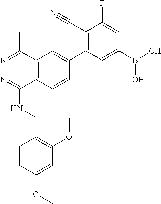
COC1=CC(OC)=C(CNC2=NN=C(C)C3=C2C=CC(C2=C(C#N)C(F)=CC(B(O)O)=C2)=C3)C=C1
